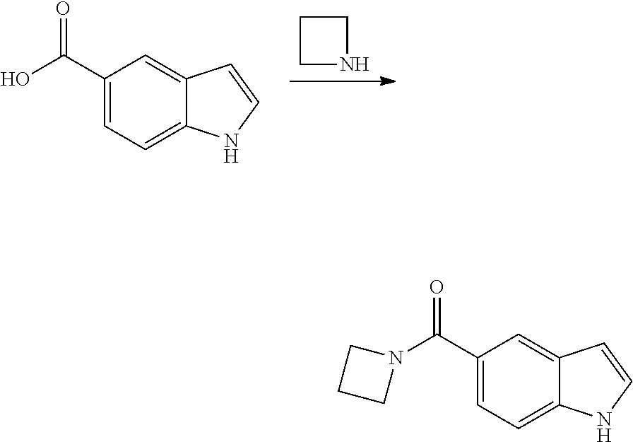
C1NCC1.C1(C(O)=O)=CC=C2C(=C1)C=CN2.C1(C(N2CCC2)=O)=CC=C2C(=C1)C=CN2
